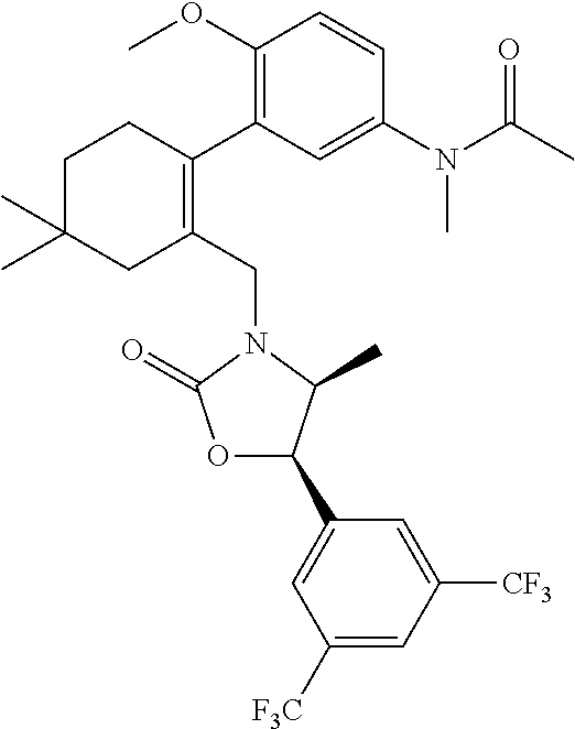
C1(CN2C(=O)OC(C3=CC([F3C])=CC([CF3])=C3)C2C)=C(C2=C(OC)C=CC(N(C(C)=O)C)=C2)CCC(C)(C)C1
